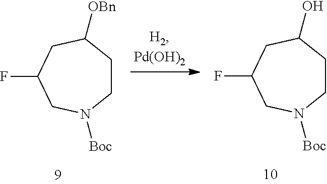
C1CC(O)CC(F)CN1[Boc].C1CC([OBn])CC(F)CN1[Boc]
